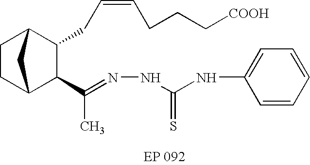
C1CC2C(C(=NNC(NC3=CC=CC=C3)=S)C)C(CC=CCCC[COOH])C1C2
